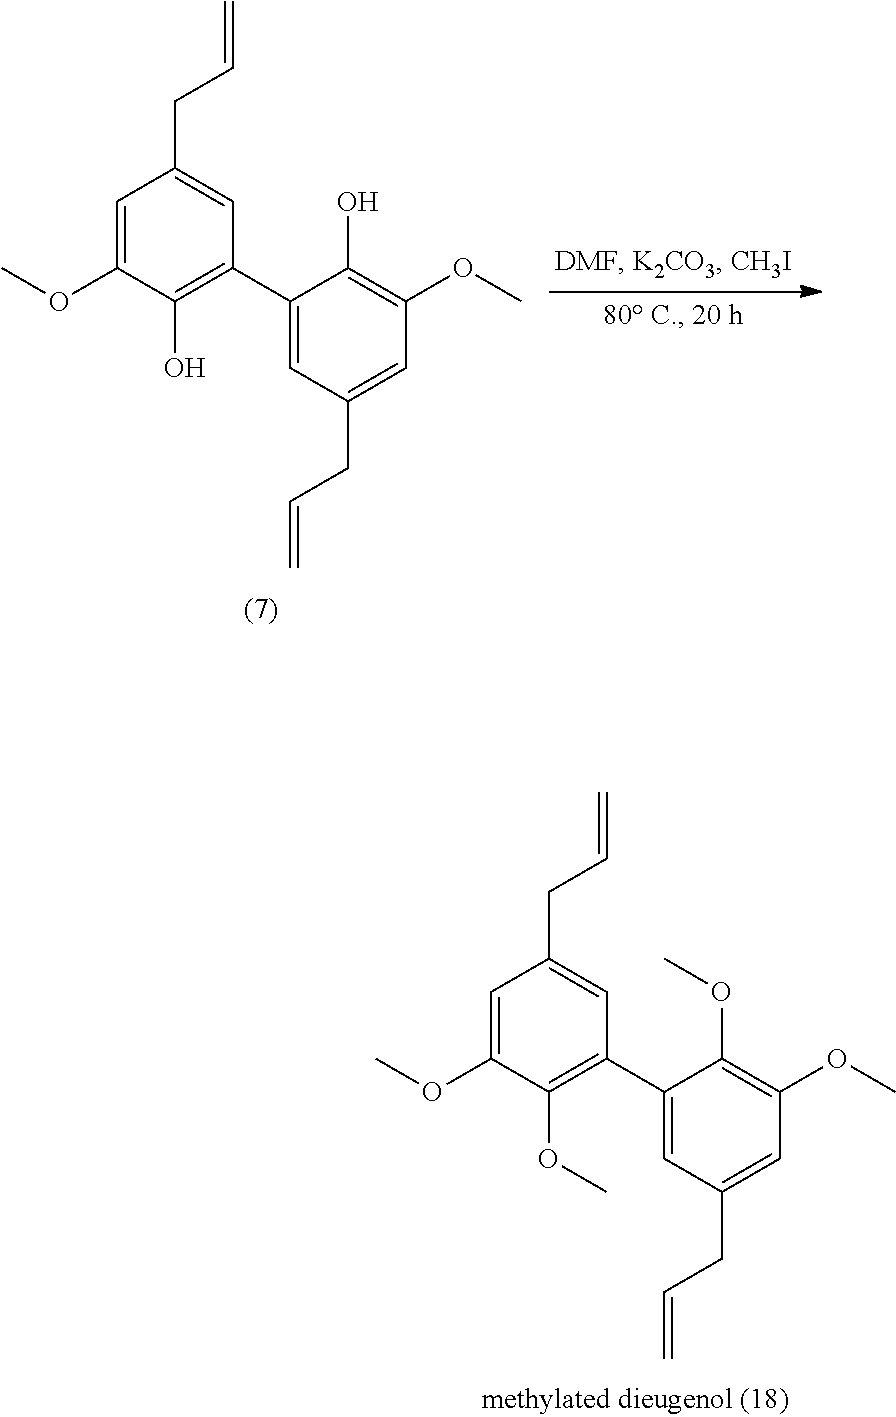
C1=C(OC)C(OC)=C(C2=CC(CC=C)=CC(OC)=C2OC)C=C1CC=C.C1=C(OC)C(O)=C(C2=CC(CC=C)=CC(OC)=C2O)C=C1CC=C
